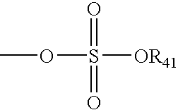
S([OR41])(OC)(=O)=O
